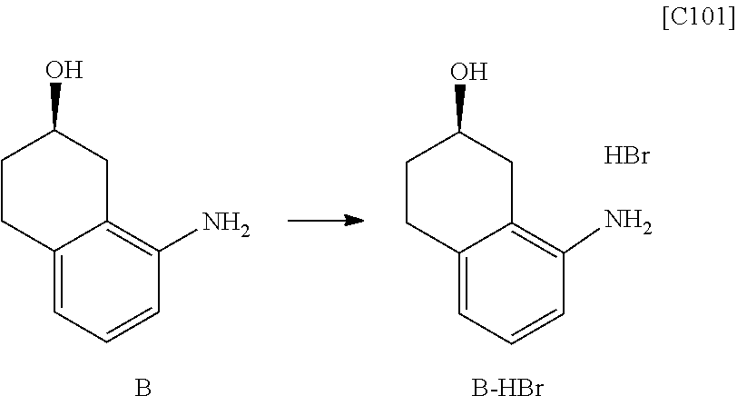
C12=C(N)C=CC=C1CCC(O)C2.C1=C2CCC(O)CC2=C(N)C=C1.B.[B-HBr].Br
